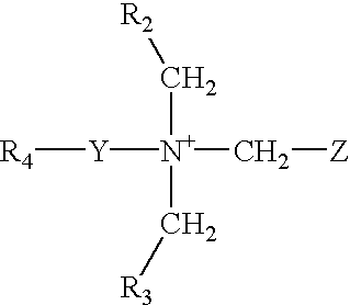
[R4][Y][N+](C[R2])(C[R3])C[Z]
